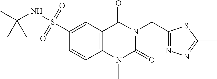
C1=CC2=C(C=C1S(=O)(=O)NC1(C)CC1)C(=O)N(CC1=NN=C(C)S1)C(=O)N2C
